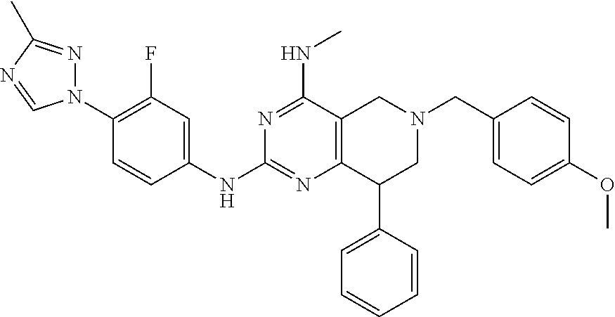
C1(N2N=C(C)N=C2)=C(F)C=C(NC2=NC3=C(C(NC)=N2)CN(CC2=CC=C(OC)C=C2)CC3C2=CC=CC=C2)C=C1
